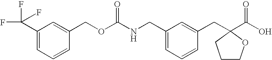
C1(C(F)(F)F)=CC=CC(COC(NCC2=CC=CC(CC3(C(O)=O)OCCC3)=C2)=O)=C1
